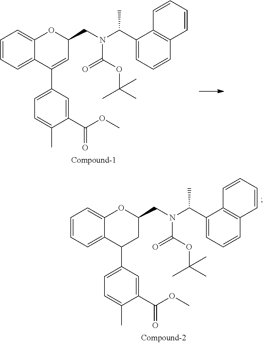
N(C(=O)OC(C)(C)C)(CC1OC2=CC=CC=C2C(C2=CC=C(C)C(C(OC)=O)=C2)=C1)C(C1=CC=CC2=C1C=CC=C2)C.N(C(=O)OC(C)(C)C)(CC1OC2=CC=CC=C2C(C2=CC=C(C)C(C(OC)=O)=C2)C1)C(C1=CC=CC2=C1C=CC=C2)C
